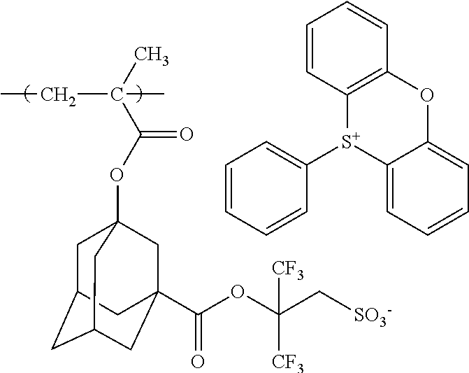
C1C2CC3CC(C(OC(C[SO3-])([CF3])[CF3])=O)(CC1(OC(C(C)(C)CC)=O)C3)C2.C1=CC=CC([S+]2C3=C(C=CC=C3)OC3=CC=CC=C23)=C1
